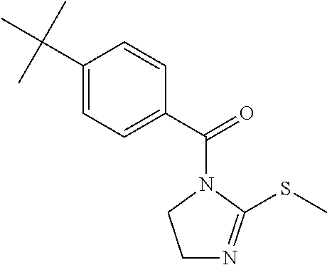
C1(C(C)(C)C)=CC=C(C(=O)N2C(SC)=NCC2)C=C1
